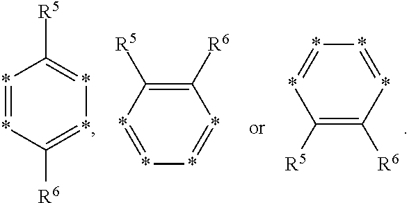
*1=*C([R6])=**=C1[R5].*1=*C([R5])=C([R6])*=*1.*1=*C([R5])=C([R6])*=*1
